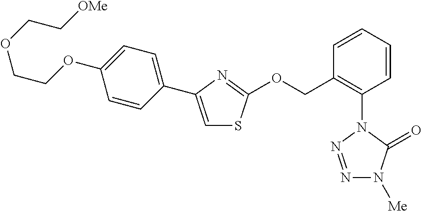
C1=CC(C2=CSC(OCC3=C(N4N=NN([Me])C4=O)C=CC=C3)=N2)=CC=C1OCCOCC[OMe]
